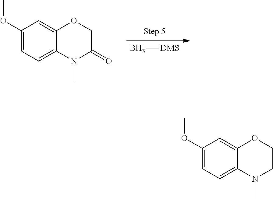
B[DMS].C1(OC)=CC=C2C(=C1)OCC(=O)N2C.C1(OC)=CC=C2C(=C1)OCCN2C
